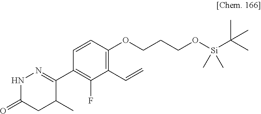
N1C(=O)CC(C)C(C2=C(F)C(C=C)=C(OCCCO[Si](C(C)(C)C)(C)C)C=C2)=N1
